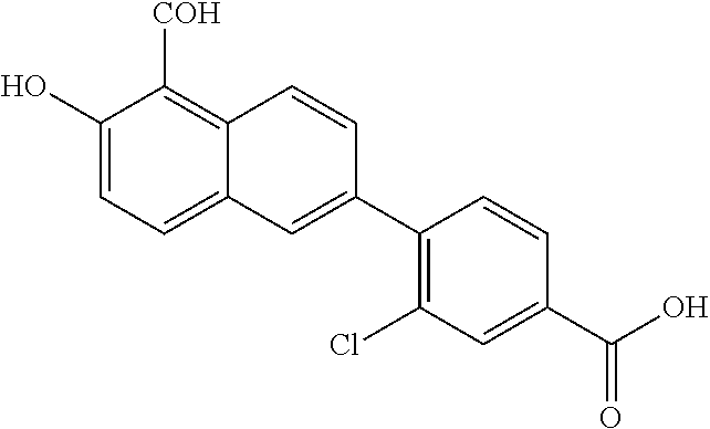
C1(O)=CC=C2C(=C1[COH])C=CC(C1=C(Cl)C=C(C(O)=O)C=C1)=C2
